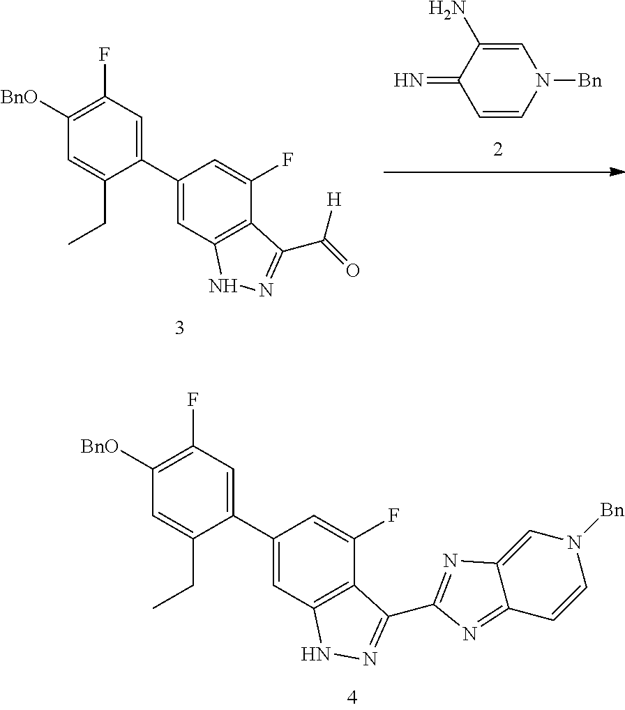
C1=C(CC)C(C2=CC3=C(C(F)=C2)C(C(=O)[H])=NN3)=CC(F)=C1[BnO].C1=CN([Bn])C=C(N)C1=N.C1=C(CC)C(C2=CC3=C(C(F)=C2)C(C2=NC4=CN([Bn])C=CC4=N2)=NN3)=CC(F)=C1[BnO]
